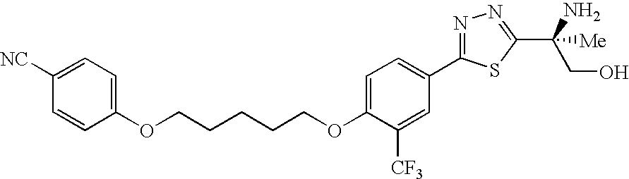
C(CCCCOC1=CC=C(C2=NN=C(C(N)(CO)[Me])S2)C=C1[CF3])OC1=CC=C([NC])C=C1
